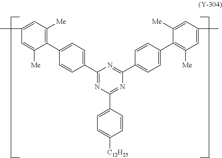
C1(C2=CC=C(C3=NC(C4=CC=C([C12H25])C=C4)=NC(C4=CC=C(C5=C([Me])C=C(C)C=C5[Me])C=C4)=N3)C=C2)=C([Me])C=C(C)C=C1[Me]
